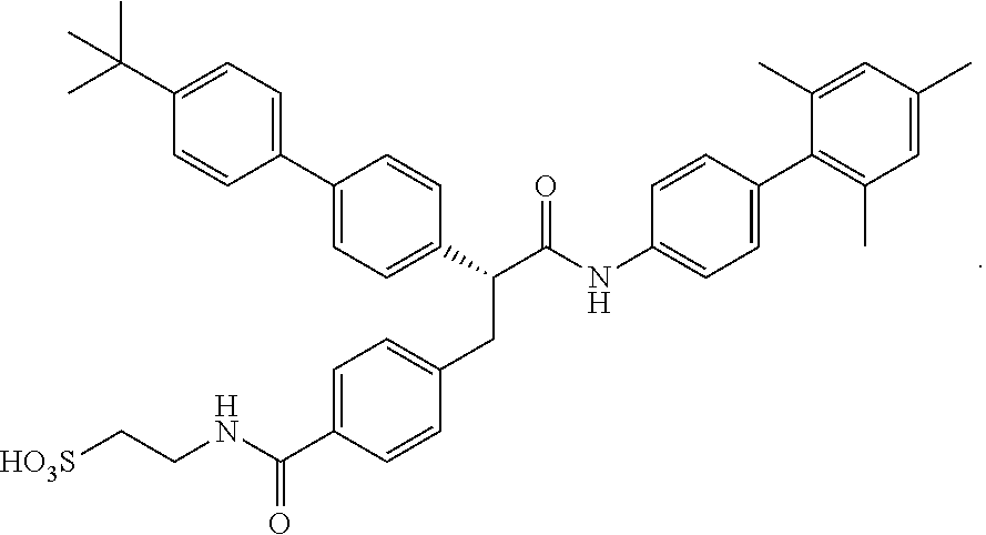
C1(C2=CC=C(C(C)(C)C)C=C2)=CC=C(C(C(NC2=CC=C(C3=C(C)C=C(C)C=C3C)C=C2)=O)CC2=CC=C(C(=O)NCC[HO3S])C=C2)C=C1
